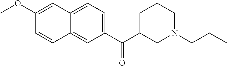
C1(OC)=CC2=CC=C(C(C3CN(CCC)CCC3)=O)C=C2C=C1
